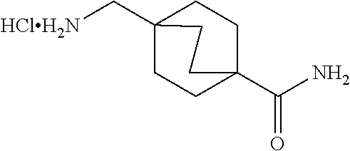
C1CC2(C[HClH2N])CCC1(C(N)=O)CC2
